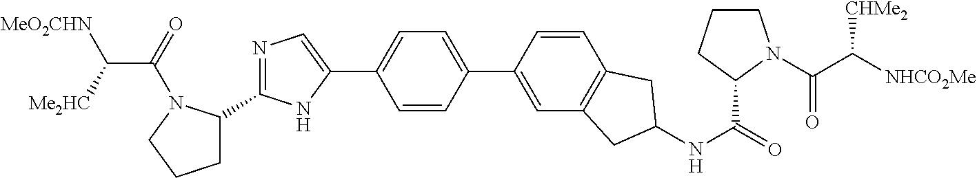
C1C(C2=NC=C(C3=CC=C(C4=CC5=C(C=C4)CC(NC(=O)C4CCCN4C(C([NHCO2Me])[CHMe2])=O)C5)C=C3)N2)N(C(=O)C([Me2HC])[MeO2CHN])CC1
